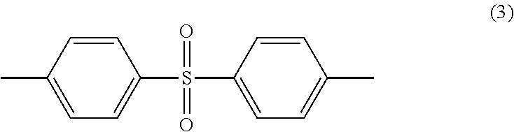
C1=CC(C)=CC=C1S(C1=CC=C(C)C=C1)(=O)=O
